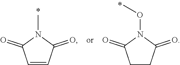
C1=CC(=O)N(C)C1=O.C1CC(=O)N(OC)C1=O
